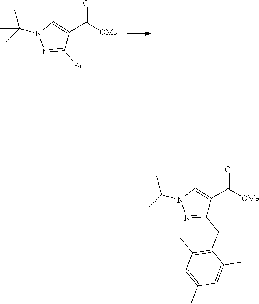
N1=C(CC2=C(C)C=C(C)C=C2C)C(C([OMe])=O)=CN1C(C)(C)C.N1=C(Br)C(C([OMe])=O)=CN1C(C)(C)C
